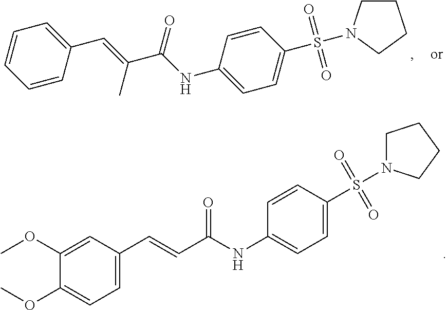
C1=C(OC)C(OC)=CC(C=CC(NC2=CC=C(S(=O)(=O)N3CCCC3)C=C2)=O)=C1.C1=CC=CC(C=C(C(NC2=CC=C(S(=O)(=O)N3CCCC3)C=C2)=O)C)=C1
